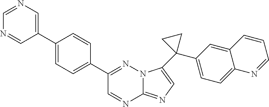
C1(C2=CC=C(C3=CN=CN=C3)C=C2)=NN2C(=NC=C2C2(C3=CC=C4C(=C3)C=CC=N4)CC2)N=C1
